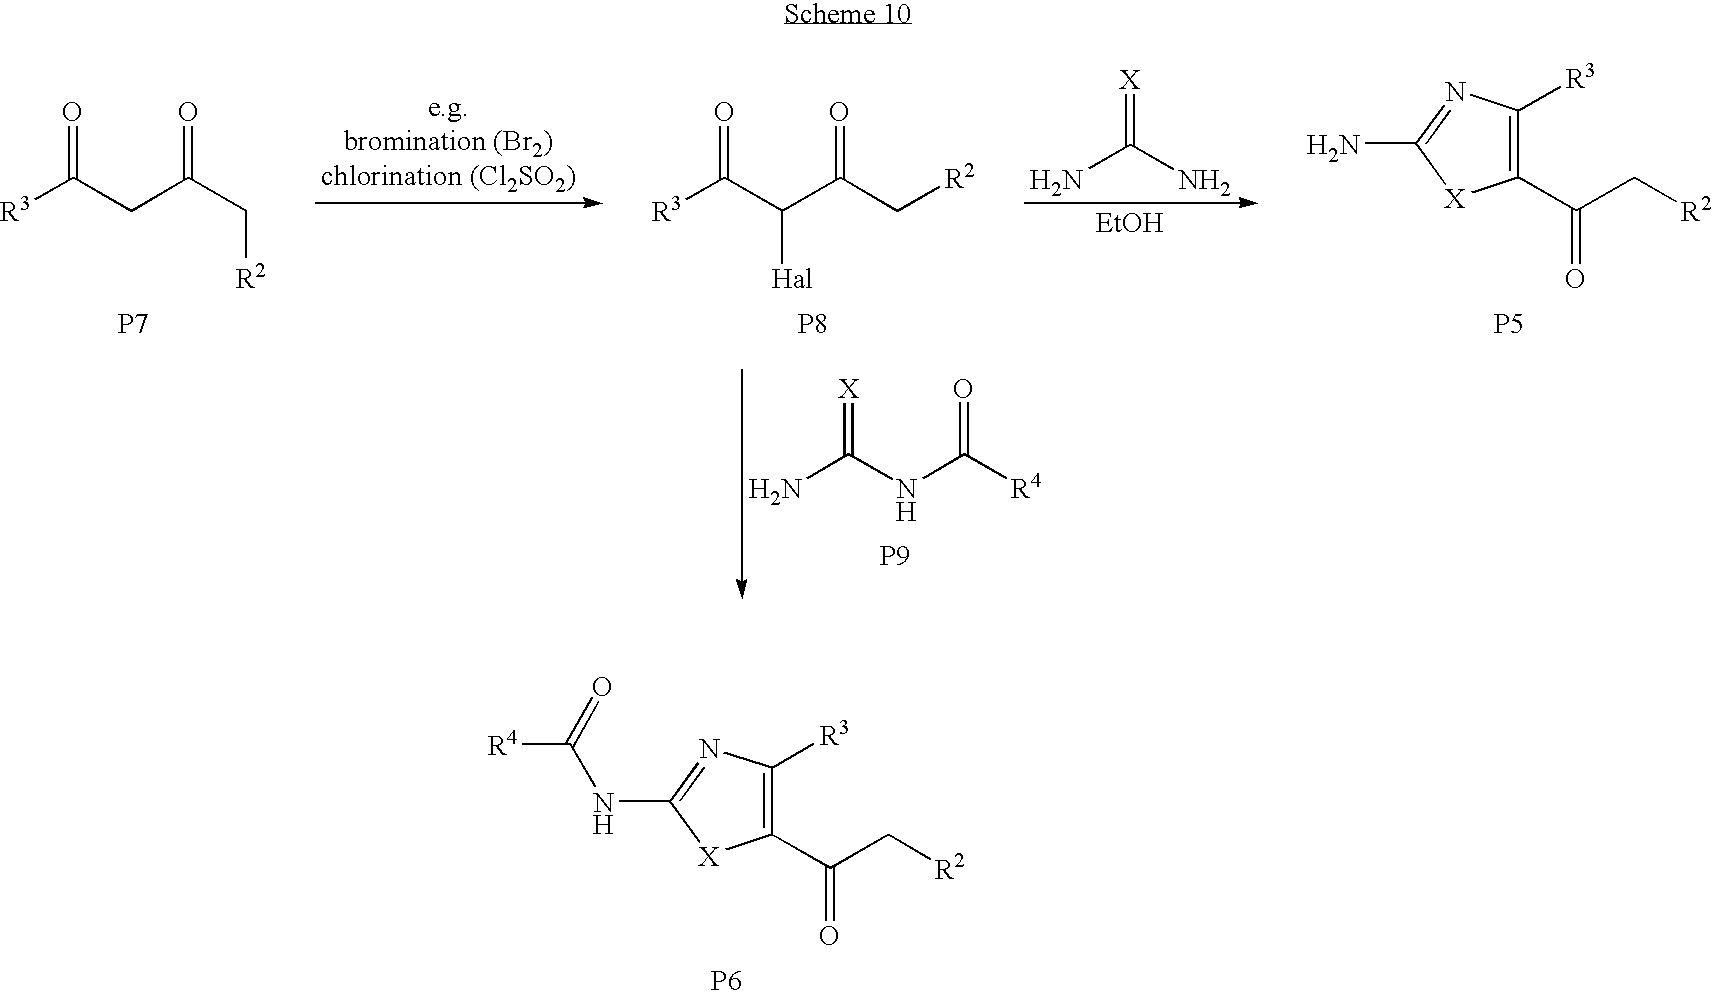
C1(C(C[R2])=O)=C([R3])N=C(NC([R4])=O)[X]1.[P6].[R3]C(C(C(C[R2])=O)[Hal])=O.[P8].C1(C(C[R2])=O)=C([R3])N=C(N)[X]1.[P5].[EtOH].NC(N)=[X].[R3]C(CC(C[R2])=O)=O.[P7].NC(NC([R4])=O)=[X].[P9]
